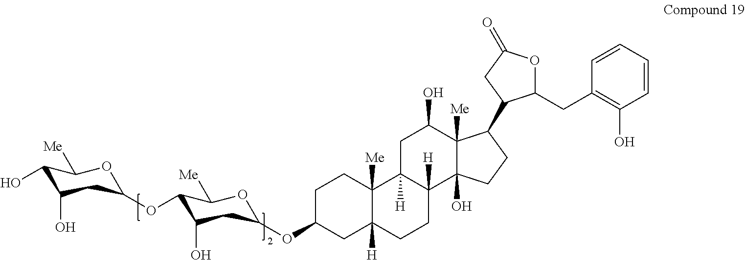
C1(O)C(O)CC(OC2C(O)CC(OC3CC4([H])C([Me])(CC3)C3([H])C([H])(CC4)C4(O)C([Me])(C(O)C3)C(C3C(CC5=C(O)C=CC=C5)OC(=O)C3)CC4)OC2[Me])OC1[Me]
